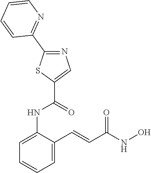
C1=C(NC(C2=CN=C(C3=NC=CC=C3)S2)=O)C(C=CC(NO)=O)=CC=C1
